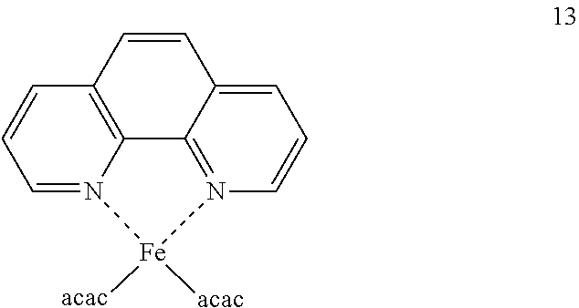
C12=C3C=CC=N1[Fe]([acac])([acac])N1=C2C(=CC=C1)C=C3
